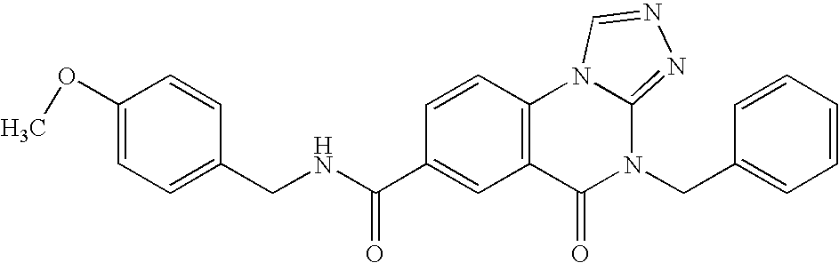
C1(CNC(C2=CC3=C(C=C2)N2C(=NN=C2)N(CC2=CC=CC=C2)C3=O)=O)=CC=C(OC)C=C1
